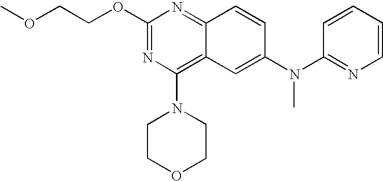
C1(OCCOC)=NC(N2CCOCC2)=C2C(=N1)C=CC(N(C1=NC=CC=C1)C)=C2
